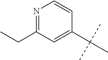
CC(C)(C)C1=CC(CC)=NC=C1
